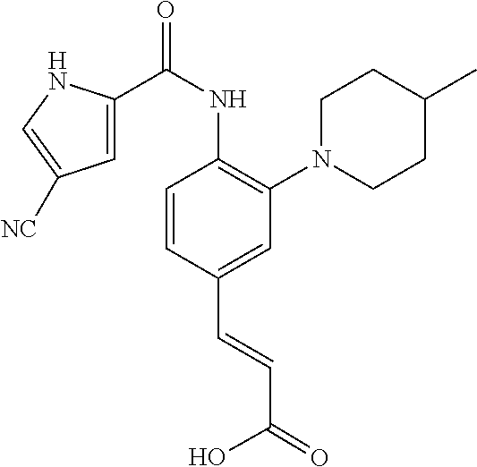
C1=CC(C=CC(=O)O)=CC(N2CCC(C)CC2)=C1NC(C1=CC([NC])=CN1)=O
